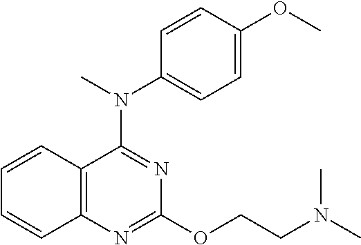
C12=C(N=C(OCCN(C)C)N=C1N(C)C1=CC=C(OC)C=C1)C=CC=C2
